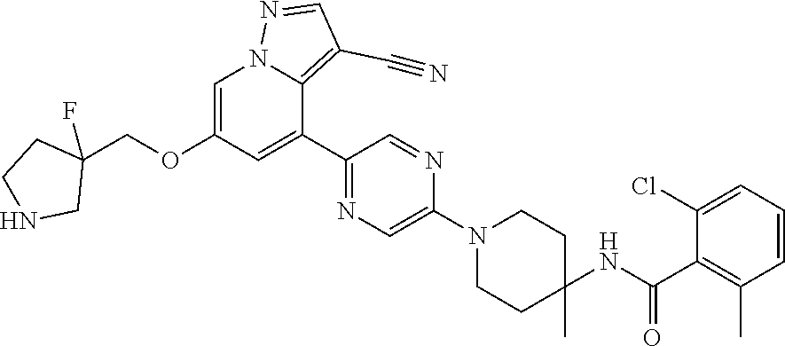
C1=C(OCC2(F)CCNC2)C=C(C2=NC=C(N3CCC(NC(C4=C(C)C=CC=C4Cl)=O)(C)CC3)N=C2)C2=C(C#N)C=NN12
